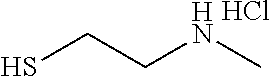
SCCNC.Cl
